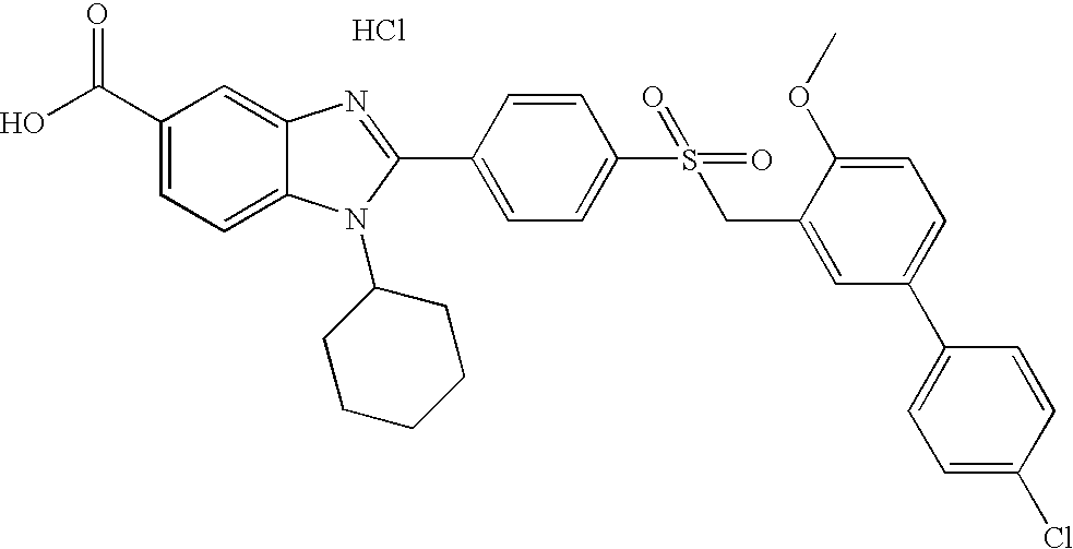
Cl.OC(C1=CC=C2C(=C1)N=C(C1=CC=C(S(CC3=CC(C4=CC=C(Cl)C=C4)=CC=C3OC)(=O)=O)C=C1)N2C1CCCCC1)=O
